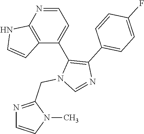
N1=CC=C(C2=C(C3=CC=C(F)C=C3)N=CN2CC2=NC=CN2C)C2=C1NC=C2
